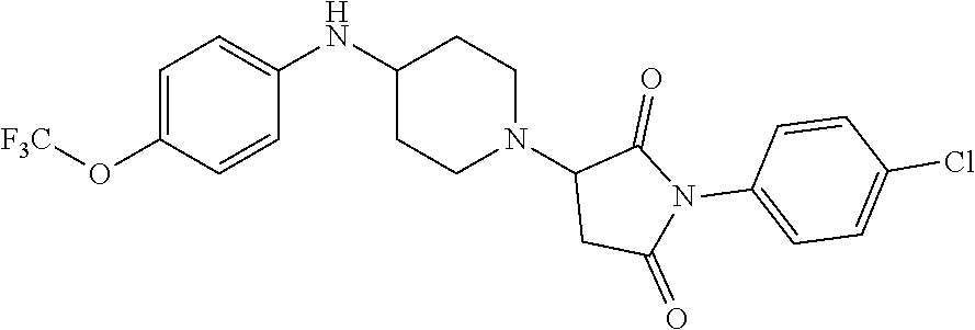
O(C1=CC=C(NC2CCN(C3CC(=O)N(C4=CC=C(Cl)C=C4)C3=O)CC2)C=C1)[F3C]
